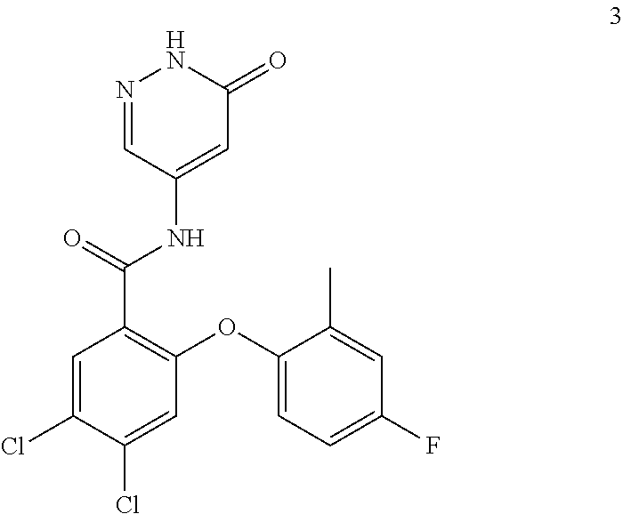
C1=C(Cl)C(Cl)=CC(OC2=CC=C(F)C=C2C)=C1C(=O)NC1=CC(=O)NN=C1
